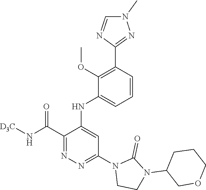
C1=CC(C2=NN(C)C=N2)=C(OC)C(NC2=CC(N3CCN(C4COCCC4)C3=O)=NN=C2C(N[D3C])=O)=C1
